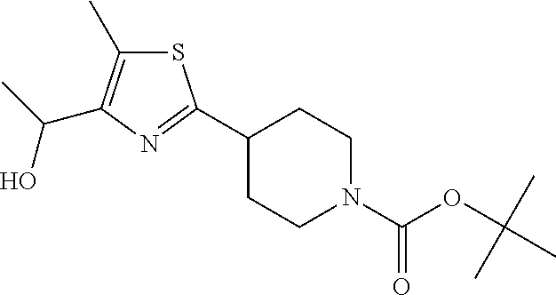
S1C(C)=C(C(C)O)N=C1C1CCN(C(OC(C)(C)C)=O)CC1
